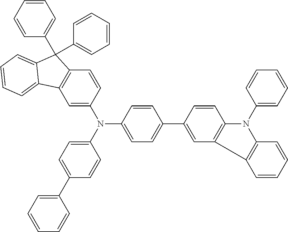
C1=C(N(C2=CC=C(C3=CC=CC=C3)C=C2)C2=CC=C(C3=CC4=C(C=C3)N(C3=CC=CC=C3)C3=C4C=CC=C3)C=C2)C=CC2=C1C1=CC=CC=C1C2(C1=CC=CC=C1)C1=CC=CC=C1
